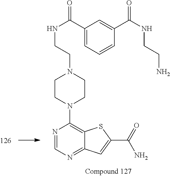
C1=CC=C(C(NCCN2CCN(C3=C4C(=NC=N3)C=C(C(=O)N)S4)CC2)=O)C=C1C(NCCN)=O
